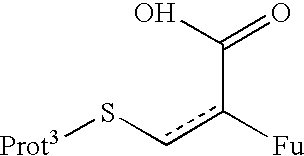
[Prot3]Scc([Fu])C(=O)O
